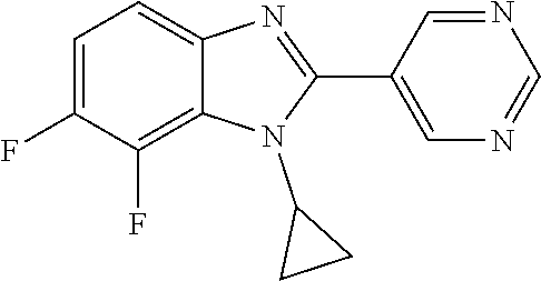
C1=C(F)C(F)=C2C(=C1)N=C(C1=CN=CN=C1)N2C1CC1
